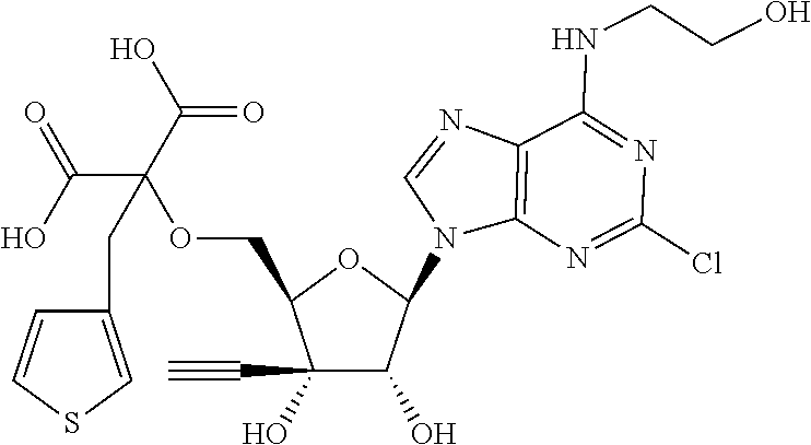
C1(C#C)(O)C(O)C(N2C3=C(N=C2)C(NCCO)=NC(Cl)=N3)OC1COC(CC1=CSC=C1)(C(=O)O)C(=O)O
